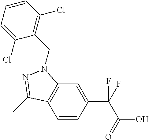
C1=CC(C(C(O)=O)(F)F)=CC2=C1C(C)=NN2CC1=C(Cl)C=CC=C1Cl
